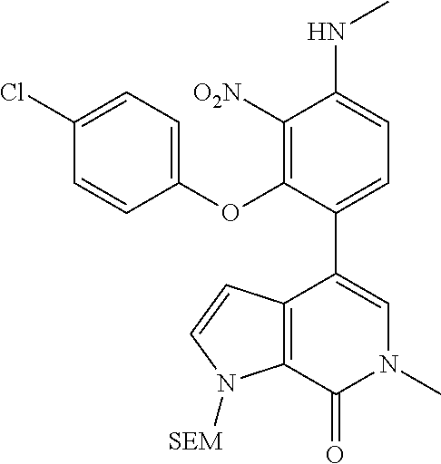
C1(OC2=C([O2N])C(NC)=CC=C2C2=CN(C)C(=O)C3=C2C=CN3[SEM])=CC=C(Cl)C=C1
